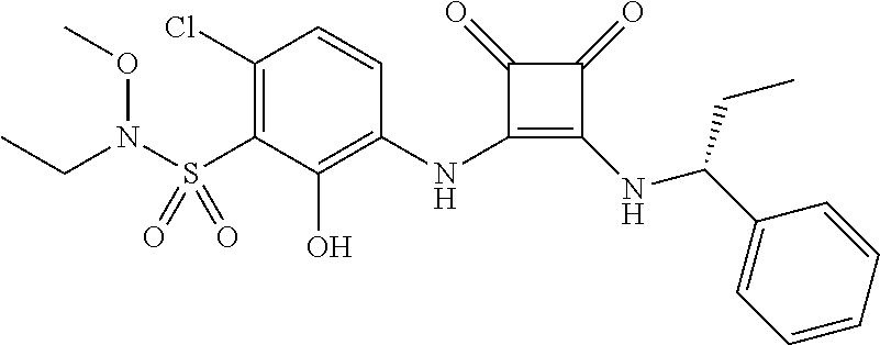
C1(Cl)=C(S(N(OC)CC)(=O)=O)C(O)=C(NC2=C(NC(C3=CC=CC=C3)CC)C(=O)C2=O)C=C1
